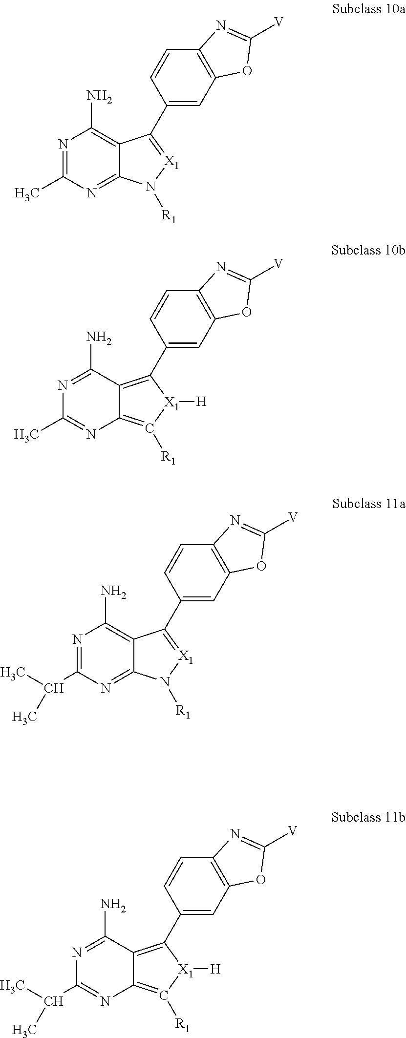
N1=C(C)N=C2C(=C1N)C(C1=CC3=C(C=C1)N=C([V])O3)=[X1]N2[R1].N1=C(N)C2=C(C3=CC4=C(C=C3)N=C([V])O4)[X1]([H])C([R1])=C2N=C1C.N1=C(C(C)C)N=C2C(=C1N)C(C1=CC3=C(C=C1)N=C([V])O3)=[X1]N2[R1].N1=C(N)C2=C(C3=CC4=C(C=C3)N=C([V])O4)[X1]([H])C([R1])=C2N=C1C(C)C
